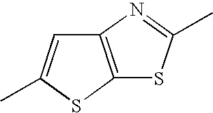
S1C(C)=NC2=C1SC(C)=C2
